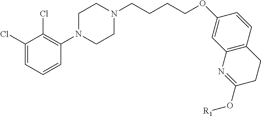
N1(CCCCOC2=CC3=C(C=C2)CCC(O[R1])=N3)CCN(C2=C(Cl)C(Cl)=CC=C2)CC1
